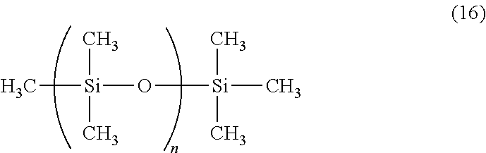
[Si](C)(O[Si](C)(C)C)(C)C
